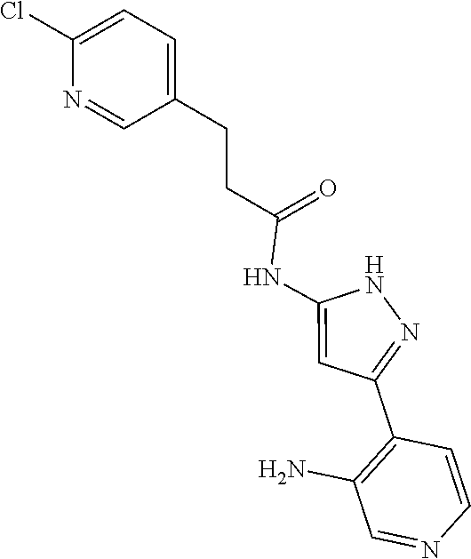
N1C(NC(CCC2=CC=C(Cl)N=C2)=O)=CC(C2=C(N)C=NC=C2)=N1
